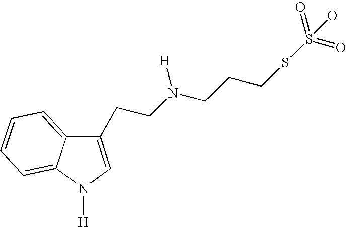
C1(CCN(CCCSS(=O)(O)=O)[H])=CN([H])C2=CC=CC=C12
